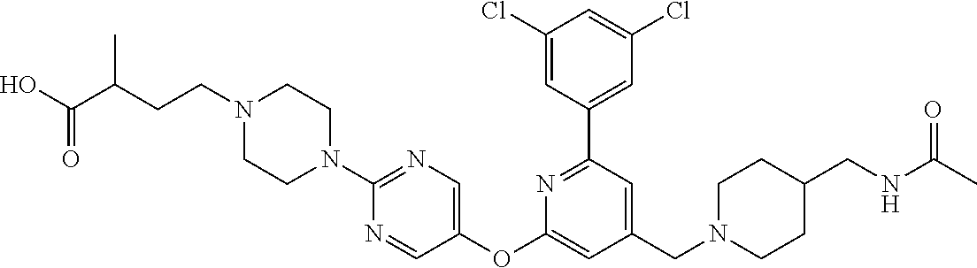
C1(Cl)=CC(C2=NC(OC3=CN=C(N4CCN(CCC(C)C(O)=O)CC4)N=C3)=CC(CN3CCC(CNC(C)=O)CC3)=C2)=CC(Cl)=C1
